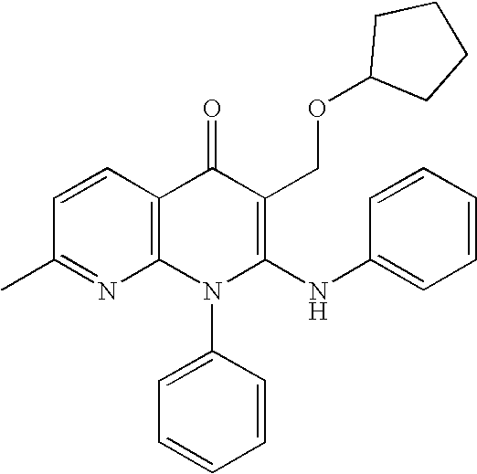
C1(C)=NC2=C(C=C1)C(=O)C(COC1CCCC1)=C(NC1=CC=CC=C1)N2C1=CC=CC=C1
